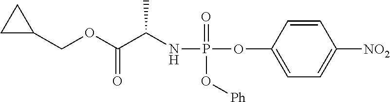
C1=CC(OP(=O)(O[Ph])NC(C(OCC2CC2)=O)C)=CC=C1[NO2]
